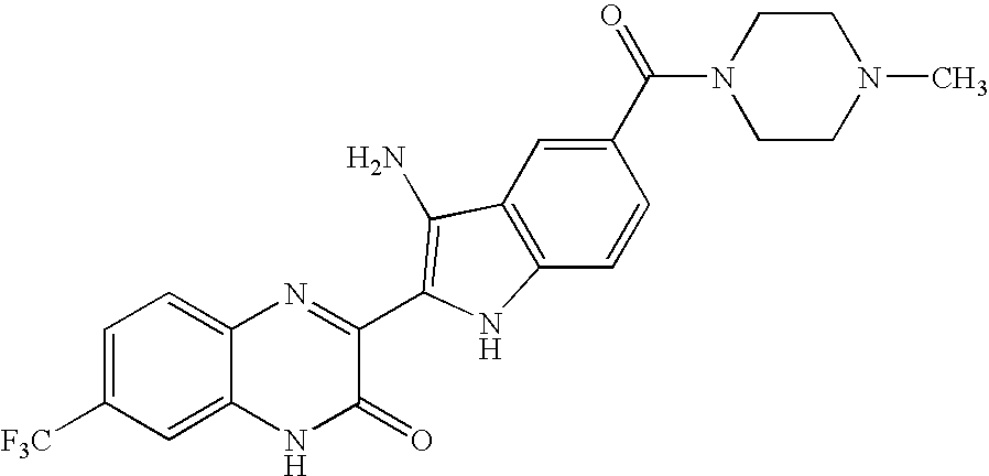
C1=C2C(=CC=C1[F3C])N=C(C1=C(N)C3=C(C=CC(C(=O)N4CCN(C)CC4)=C3)N1)C(=O)N2
